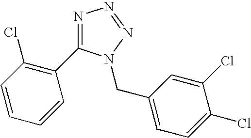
N1=C(C2=C(Cl)C=CC=C2)N(CC2=CC=C(Cl)C(Cl)=C2)N=N1
